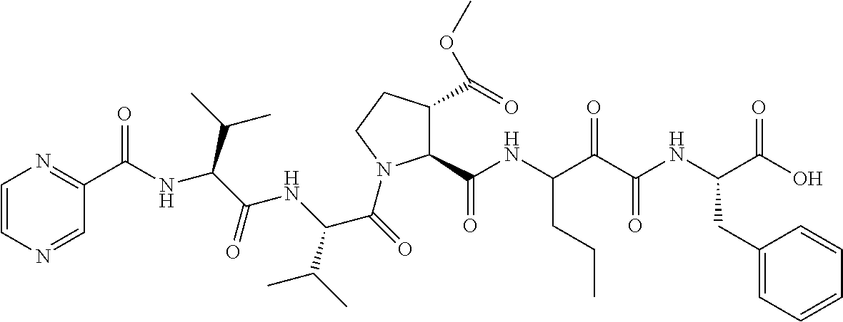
C1=CN=CC(C(=O)NC(C(C)C)C(NC(C(C)C)C(=O)N2C(C(NC(C(C(NC(C(O)=O)CC3=CC=CC=C3)=O)=O)CCC)=O)C(C(OC)=O)CC2)=O)=N1
